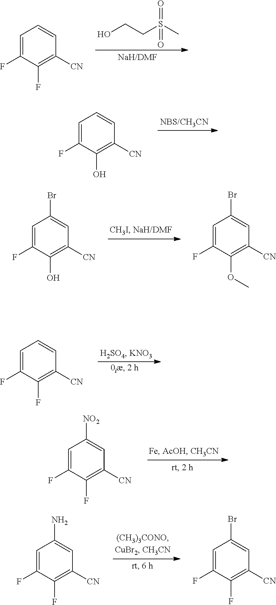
OCCS(C)(=O)=O.C1=C(F)C(F)=C([CN])C=C1.C1=C(F)C(O)=C([CN])C=C1.C1=C(F)C(O)=C([CN])C=C1Br.C1=C(F)C(OC)=C([CN])C=C1Br.C1=C(F)C(F)=C([CN])C=C1.C1=C(F)C(F)=C([CN])C=C1[NO2].C1=C(F)C(F)=C([CN])C=C1N.C1=C(F)C(F)=C([CN])C=C1Br
